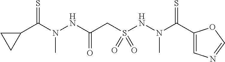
C1(C(N(NC(CS(NN(C(C2=CN=CO2)=S)C)(=O)=O)=O)C)=S)CC1
